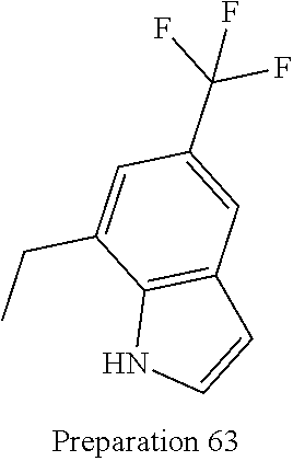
N1C=CC2=C1C(CC)=CC(C(F)(F)F)=C2
